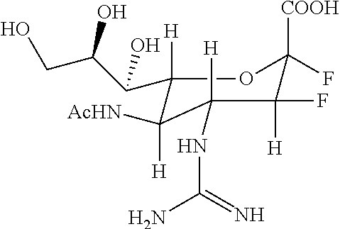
C1(C(C(CO)O)O)([H])OC([COOH])(F)C(F)([H])C([H])(NC(=N)N)C1([AcHN])[H]
